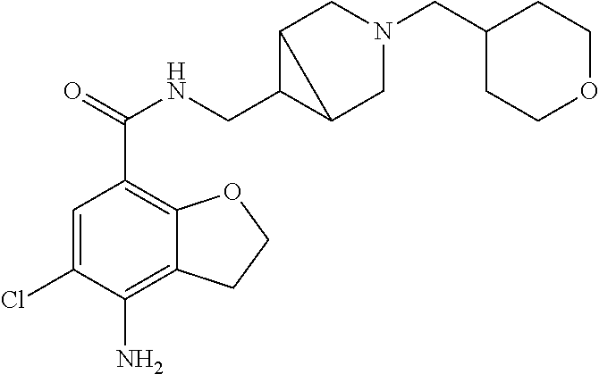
C1=C(Cl)C(N)=C2C(=C1C(=O)NCC1C3CN(CC4CCOCC4)CC13)OCC2
